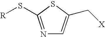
C1=C(C[X])SC(S[R])=N1
